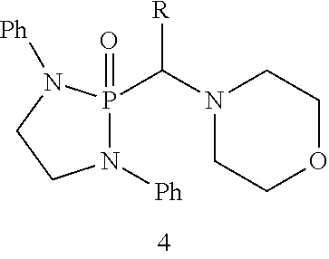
N1([Ph])P(=O)(C(N2CCOCC2)[R])N([Ph])CC1
